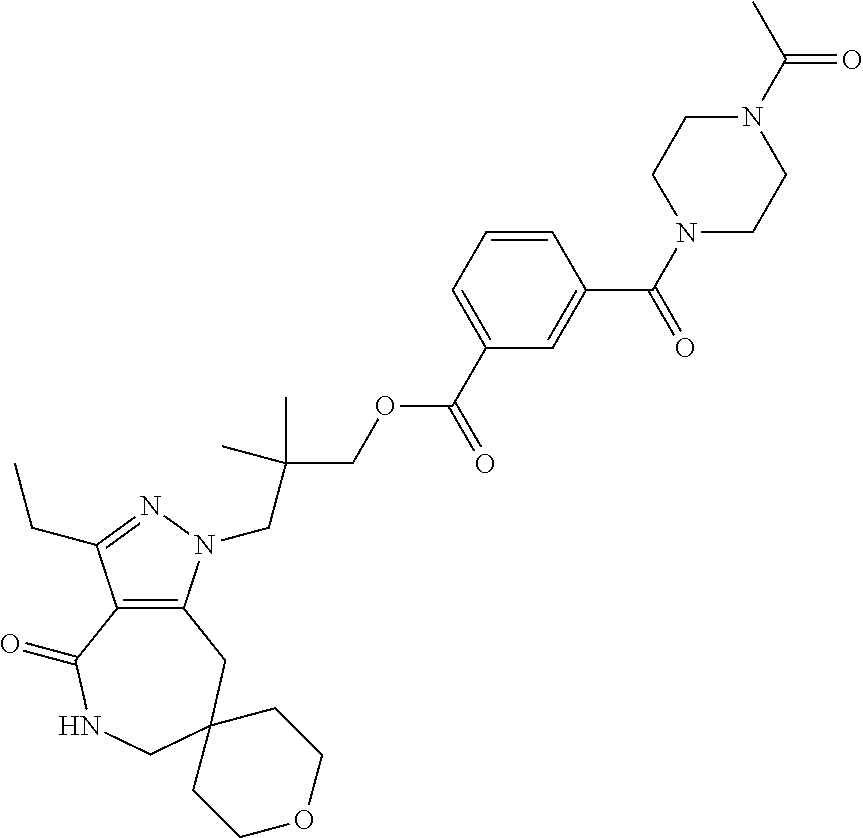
C12=C(CC3(CNC1=O)CCOCC3)N(CC(COC(C1=CC=CC(C(=O)N3CCN(C(C)=O)CC3)=C1)=O)(C)C)N=C2CC
